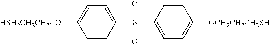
[HSH2CH2CH2CO]C1=CC=C(S(C2=CC=C([OCH2CH2CH2SH])C=C2)(=O)=O)C=C1
